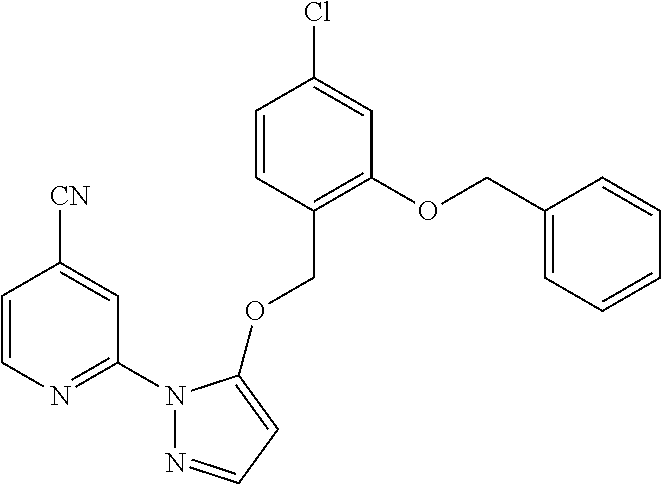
O(C1=C(COC2=CC=NN2C2=NC=CC([CN])=C2)C=CC(Cl)=C1)CC1=CC=CC=C1
